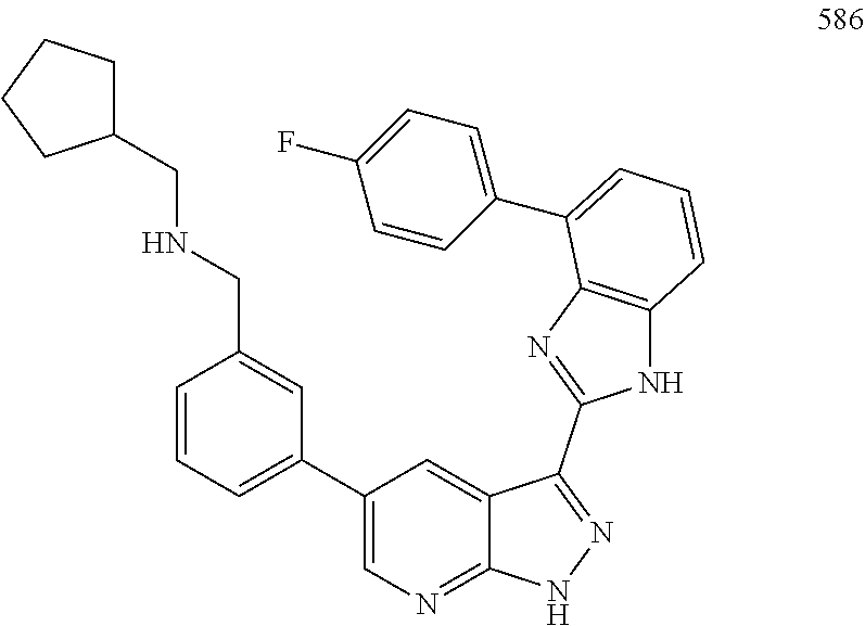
C1=CC=C(C2=CN=C3C(=C2)C(C2=NC4=C(N2)C=CC=C4C2=CC=C(F)C=C2)=NN3)C=C1CNCC1CCCC1
